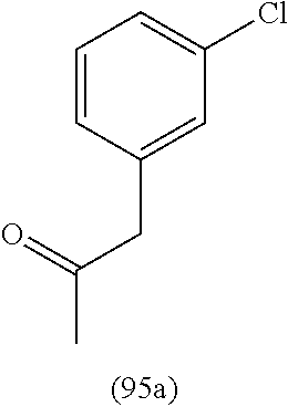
C1=CC(CC(=O)C)=CC(Cl)=C1
